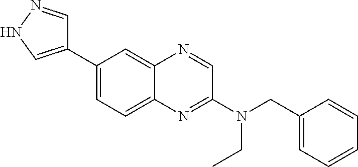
C1(C2=CNN=C2)=CC=C2C(=C1)N=CC(N(CC1=CC=CC=C1)CC)=N2
